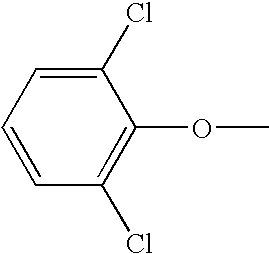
C1(Cl)=CC=CC(Cl)=C1OC
